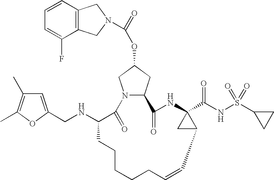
C12=C(C=CC=C1F)CN(C(=O)OC1CN3C(C1)C(=O)NC1(C(NS(C4CC4)(=O)=O)=O)CC1C=CCCCCCC(NCC1=CC(C)=C(C)O1)C3=O)C2
